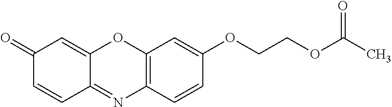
C12=C(C=CC(OCCOC(C)=O)=C1)N=C1C(=CC(=O)C=C1)O2
